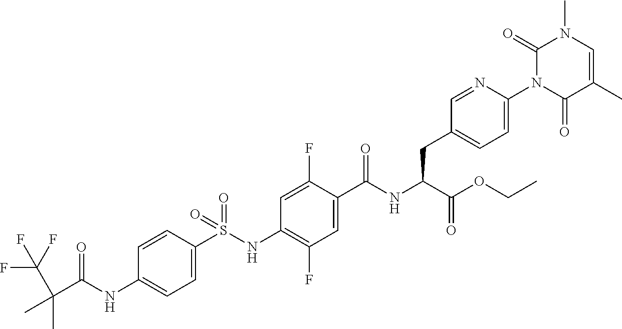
C1=C(S(NC2=C(F)C=C(C(NC(C(OCC)=O)CC3=CC=C(N4C(=O)C(C)=CN(C)C4=O)N=C3)=O)C(F)=C2)(=O)=O)C=CC(NC(C(C)(C)C(F)(F)F)=O)=C1
